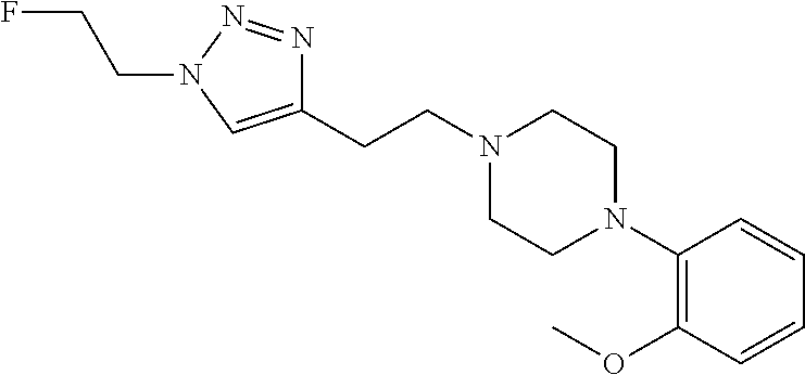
N1=NC(CCN2CCN(C3=C(OC)C=CC=C3)CC2)=CN1CCF
